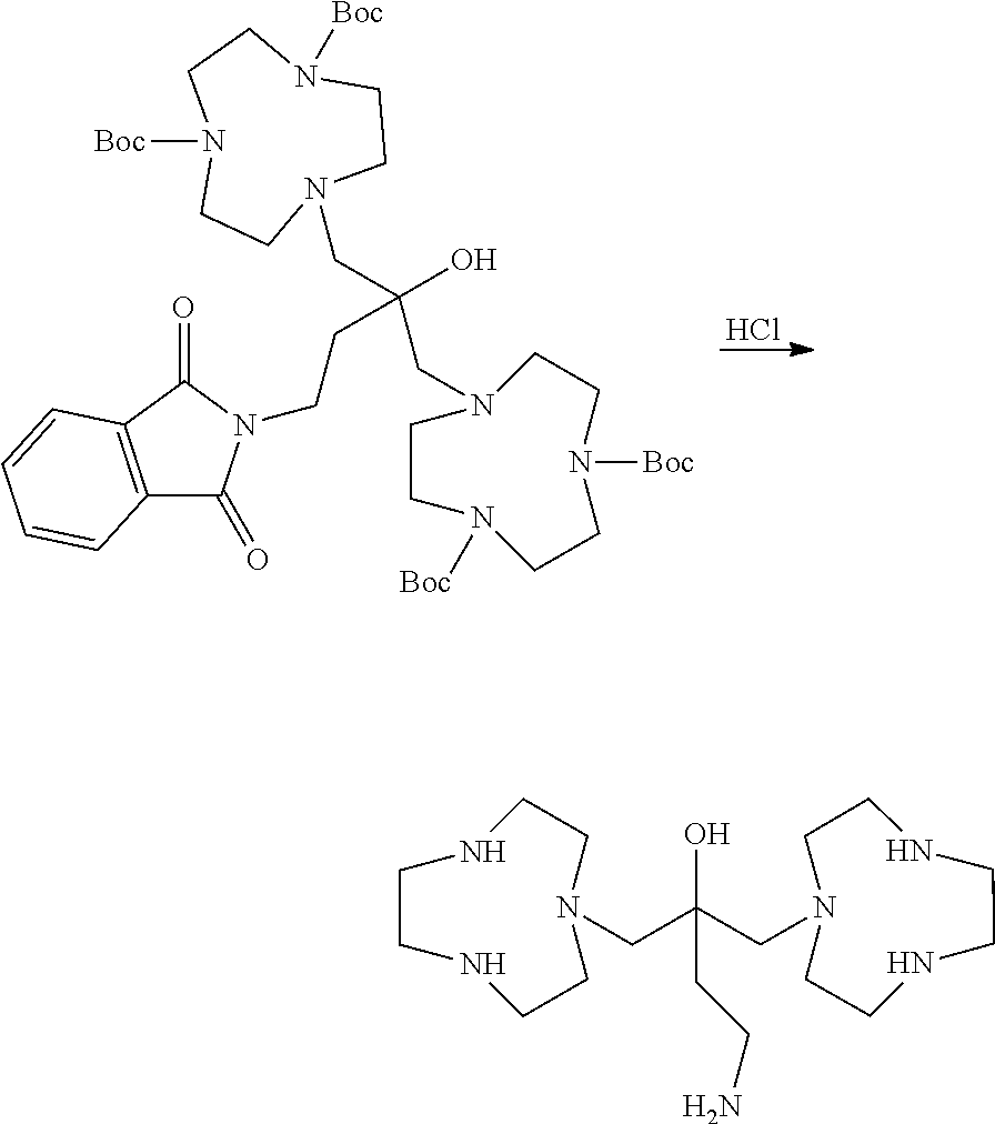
Cl.C1CN([Boc])CCN(CC(CCN2C(=O)C3=C(C2=O)C=CC=C3)(CN2CCN([Boc])CCN([Boc])CC2)O)CCN1[Boc].C1CNCCN(CC(CN2CCNCCNCC2)(O)CCN)CCN1
